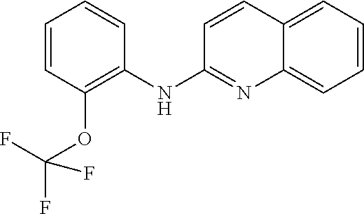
C1=CC(OC(F)(F)F)=C(NC2=NC3=CC=CC=C3C=C2)C=C1
